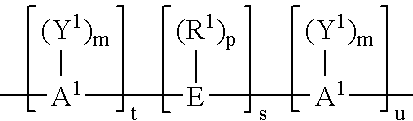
[A1]([E]([A1](C)[(Y1)m])[(R1)p])(C)[(Y1)m]
